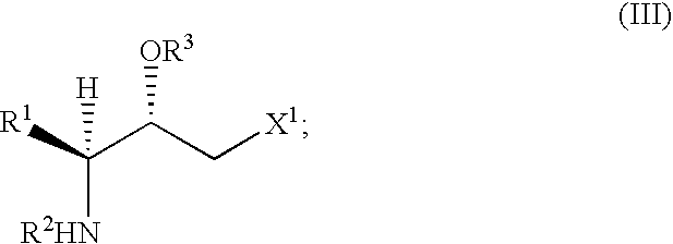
C(C([R1])([R2HN])[H])(C[X1])[OR3]
